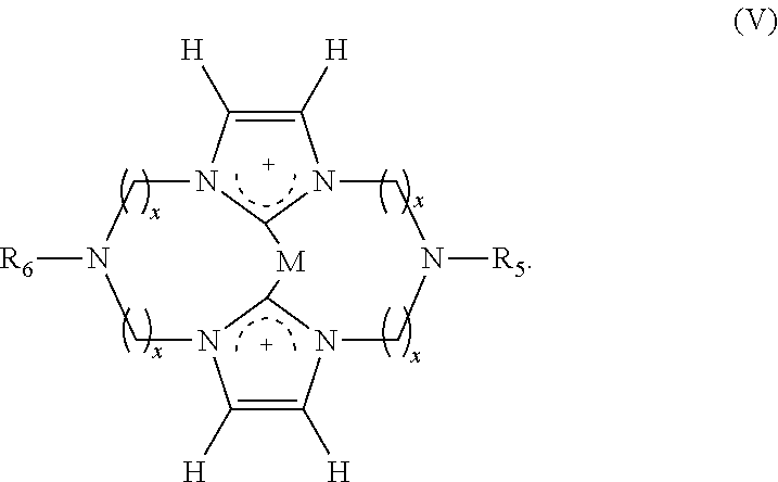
C1([H])=C([H])N2C3N1CN([R5])CN1C([H])=C([H])N(CN([R6])C2)C1[M]3
